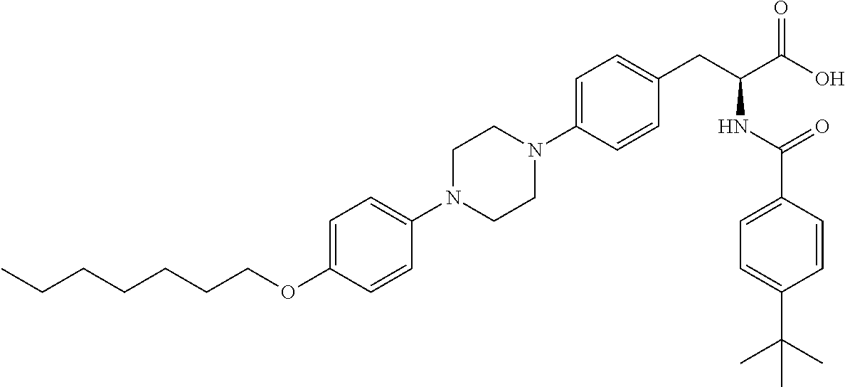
CCCCCCCOC1=CC=C(N2CCN(C3=CC=C(CC(C(O)=O)NC(C4=CC=C(C(C)(C)C)C=C4)=O)C=C3)CC2)C=C1
